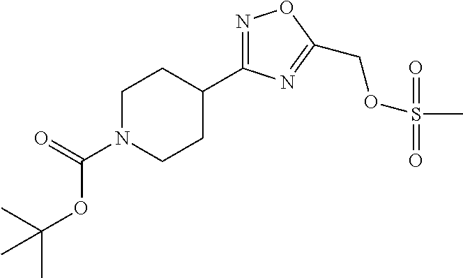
C1(C2=NOC(COS(C)(=O)=O)=N2)CCN(C(=O)OC(C)(C)C)CC1
